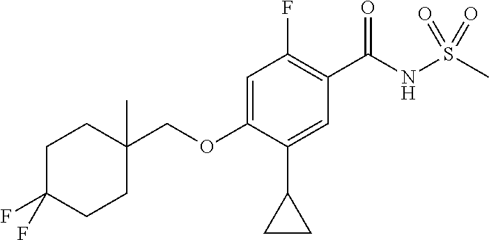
C1=C(OCC2(C)CCC(F)(F)CC2)C(C2CC2)=CC(C(NS(C)(=O)=O)=O)=C1F
